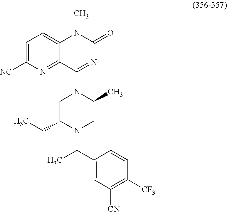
C1=CC([CF3])=C([CN])C=C1C(C)N1C(CC)CN(C2=NC(=O)N(C)C3=CC=C([NC])N=C32)C(C)C1
